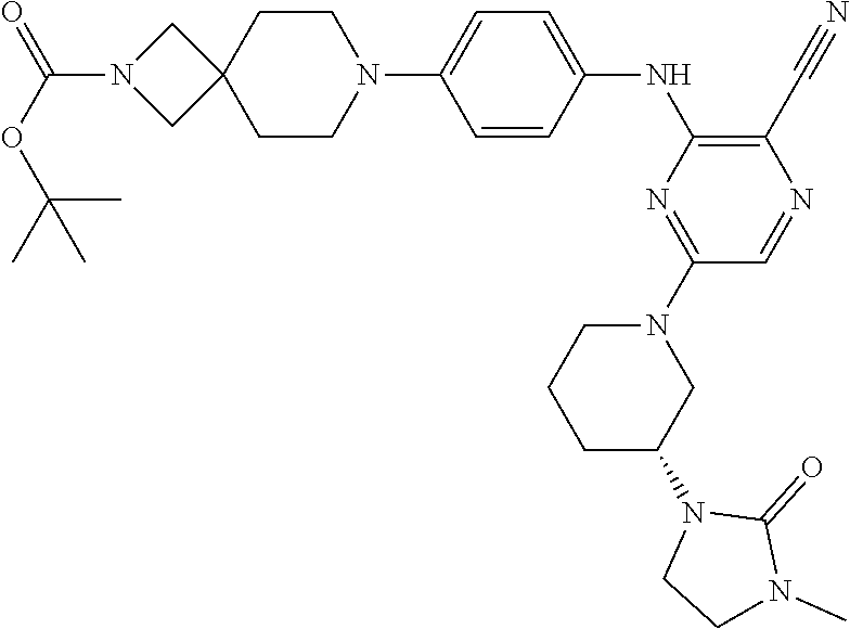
C1C2(CCN(C3=CC=C(NC4=C(C#N)N=CC(N5CCCC(N6CCN(C)C6=O)C5)=N4)C=C3)C1)CN(C(OC(C)(C)C)=O)C2
